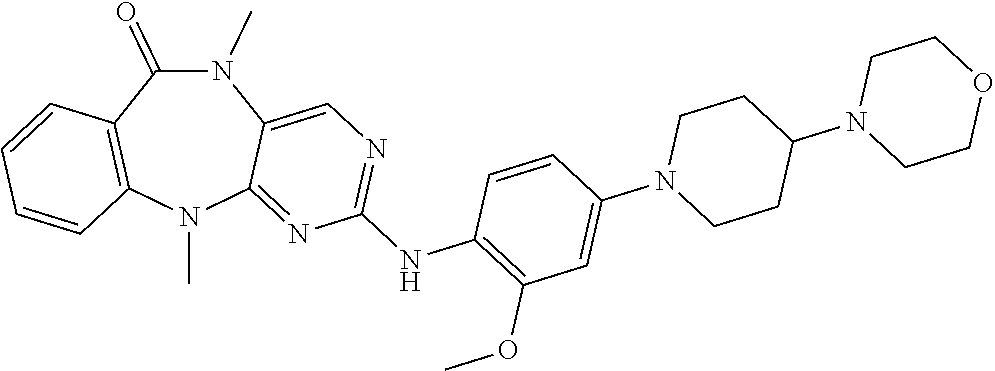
N1(C)C(=O)C2=C(N(C)C3=NC(NC4=C(OC)C=C(N5CCC(N6CCOCC6)CC5)C=C4)=NC=C13)C=CC=C2
